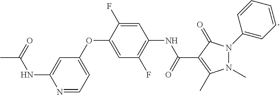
C1(OC2=CC(F)=C(NC(C3=C(C)N(C)N(C4=CC=CC=C4)C3=O)=O)C=C2F)=CC=NC(NC(=O)C)=C1
